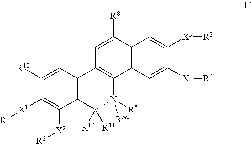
C1=C([R8])C2=C(C3=C1C1=C(C([R10])([R11])N3([R5])[R5a])C([X2][R2])=C([X1][R1])C([R12])=C1)C=C([X4][R4])C([X3][R3])=C2
